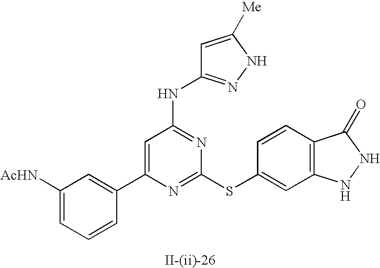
C1=C(C2=CC([AcHN])=CC=C2)N=C(SC2=CC3=C(C=C2)C(=O)NN3)N=C1NC1=NNC([Me])=C1
